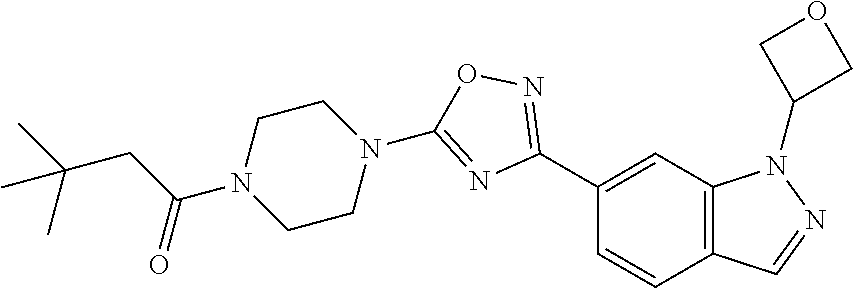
C1(C2=NOC(N3CCN(C(CC(C)(C)C)=O)CC3)=N2)=CC2=C(C=C1)C=NN2C1COC1
